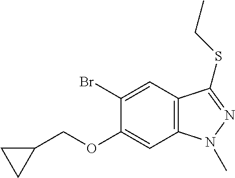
C1(OCC2CC2)=CC2=C(C=C1Br)C(SCC)=NN2C
